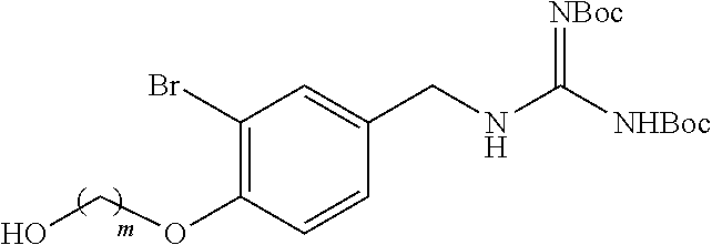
C1(Br)=C(OCO)C=CC(CNC([NHBoc])=[NBoc])=C1
